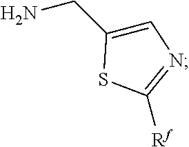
C1=C(CN)SC([Rf])=N1
